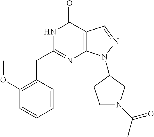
N1C(CC2=C(OC)C=CC=C2)=NC2=C(C1=O)C=NN2C1CN(C(C)=O)CC1
